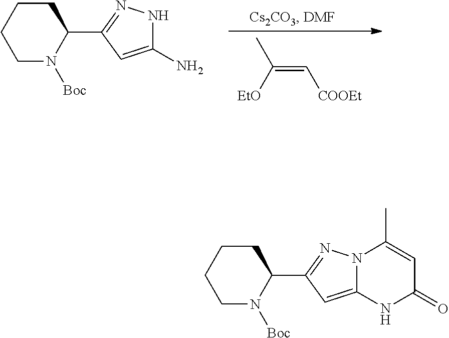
N1C(N)=CC(C2CCCCN2[Boc])=N1.CC([EtO])=C[COOEt].N12C(=CC(C3CCCCN3[Boc])=N1)NC(=O)C=C2C
